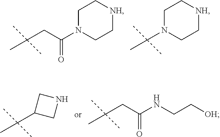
C1N(C(CC(C)(C)C)=O)CC[NH]C1.C1N(C(C)(C)C)CC[NH]C1.N1CC(C(C)(C)C)C1.C(C(C)(C)C)C(NCC[OH])=O
